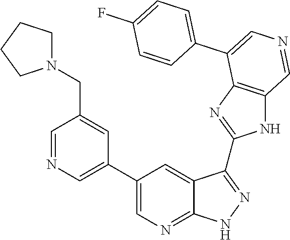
C1=NC=C(C2=CN=C3C(=C2)C(C2=NC4=C(N2)C=NC=C4C2=CC=C(F)C=C2)=NN3)C=C1CN1CCCC1
